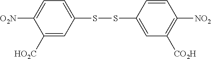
C1([HO2C])=CC(SSC2=CC([CO2H])=C([NO2])C=C2)=CC=C1[O2N]
